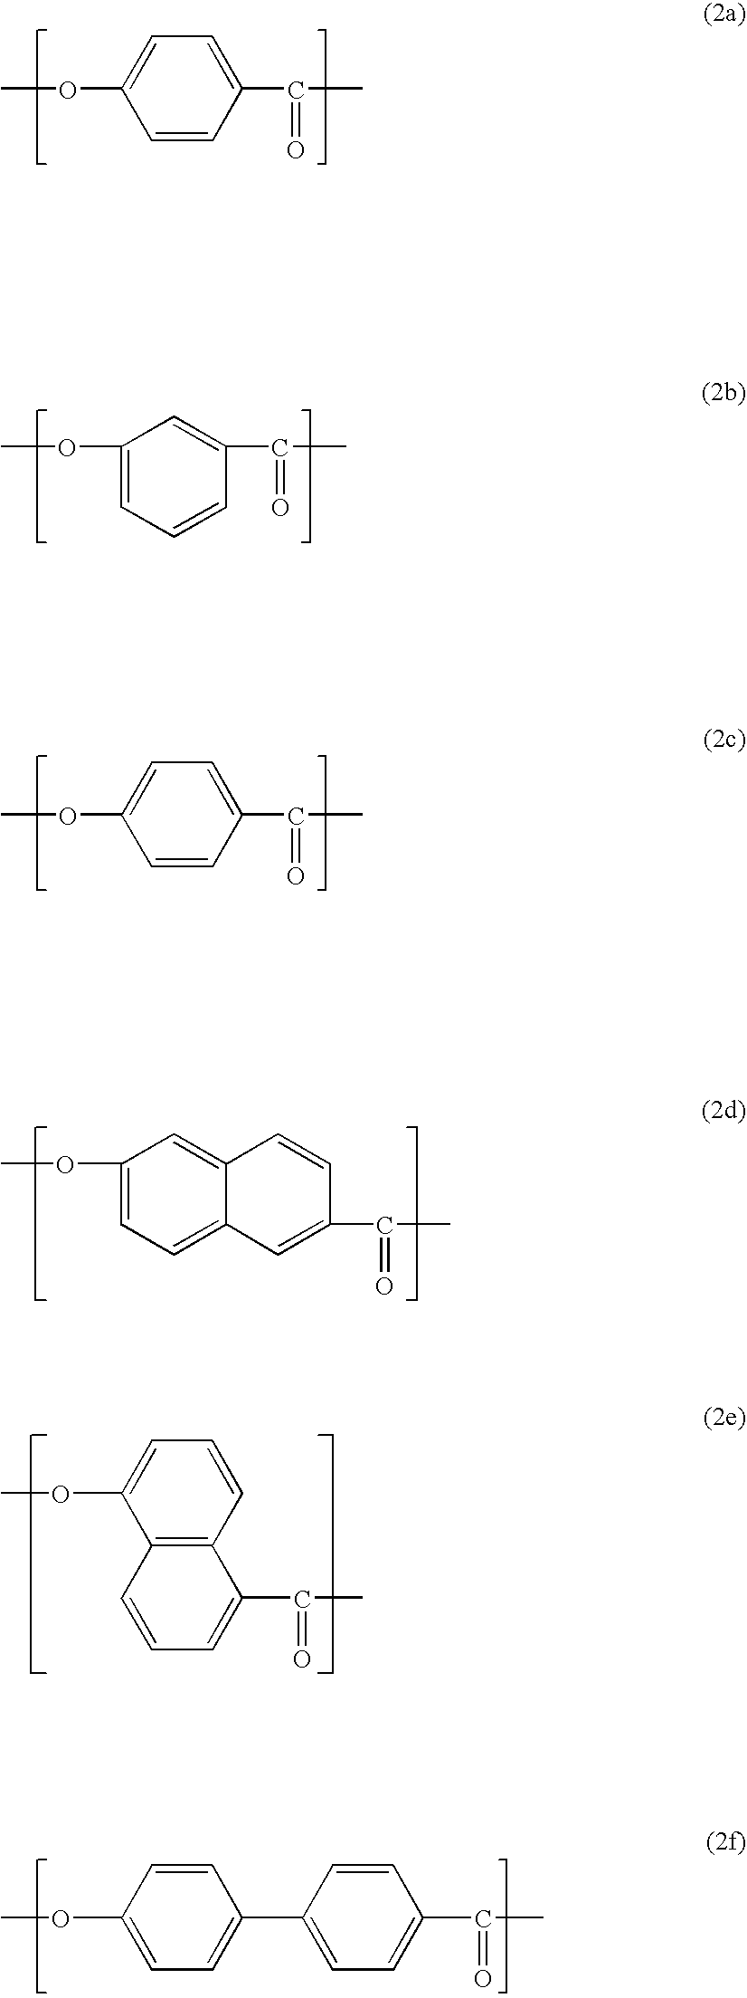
C1=CC(C(C)=O)=CC=C1OC.C1(OC)=CC=CC(C(=O)C)=C1.C1=CC(C(C)=O)=CC=C1OC.C1(OC)=CC=C2C(=C1)C=CC(C(=O)C)=C2.C1(OC)=CC=CC2=C1C=CC=C2C(=O)C.C1=C(OC)C=CC(C2=CC=C(C(=O)C)C=C2)=C1
